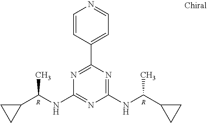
N1=C(C2=CC=NC=C2)N=C(NC(C2CC2)C)N=C1NC(C1CC1)C.[R].[R]
